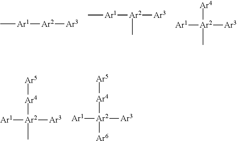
C[Ar1][Ar2][Ar3].C[Ar1][Ar2]([Ar3])C.[Ar1][Ar2]([Ar3])(C)[Ar4].[Ar1][Ar2]([Ar3])(C)[Ar4][Ar5].[Ar1][Ar2]([Ar3])([Ar6])[Ar4][Ar5]
